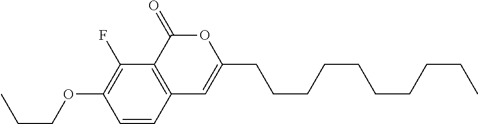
C1=CC2=C(C(F)=C1OCCC)C(=O)OC(CCCCCCCCCC)=C2
